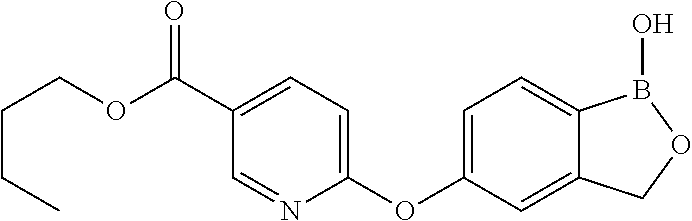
C1(C(OCCCC)=O)=CC=C(OC2=CC=C3C(=C2)COB3O)N=C1
